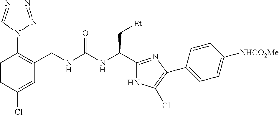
C1(CNC(NC(C[Et])C2=NC(C3=CC=C([NHCO2Me])C=C3)=C(Cl)N2)=O)=C(N2N=NN=C2)C=CC(Cl)=C1
